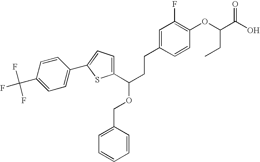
C1(C(CCC2=CC(F)=C(OC(C(O)=O)CC)C=C2)OCC2=CC=CC=C2)=CC=C(C2=CC=C(C(F)(F)F)C=C2)S1
